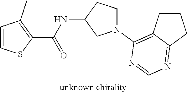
C1(C(NC2CN(C3=C4C(=NC=N3)CCC4)CC2)=O)=C(C)C=CS1
